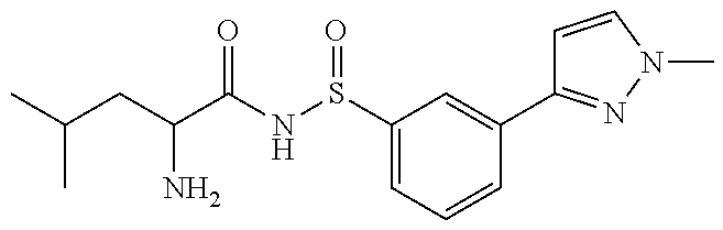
C(CC(N)C(=O)NS(=O)C1=CC=CC(C2=NN(C)C=C2)=C1)(C)C
